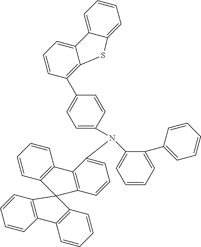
C1(C2=C3C(=CC=C2)C2=CC=CC=C2S3)=CC=C(N(C2=CC=CC=C2C2=CC=CC=C2)C2=CC=CC3=C2C2=C(C=CC=C2)C32C3=C(C=CC=C3)C3=C2C=CC=C3)C=C1
